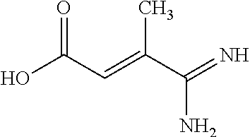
OC(C=C(C(=N)N)C)=O
